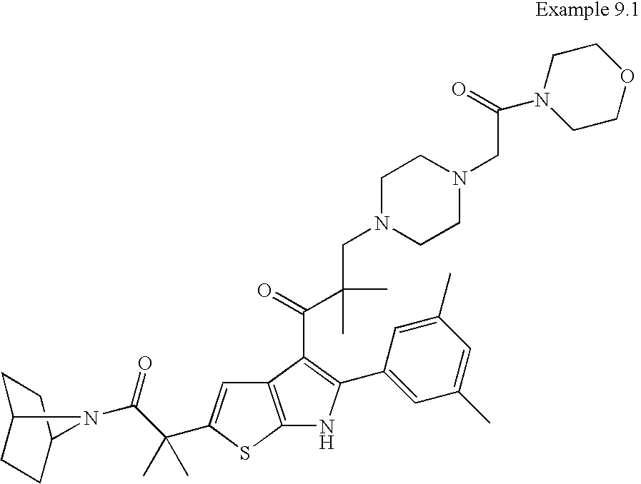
C12=C(SC(C(C(N3C4CCC3CC4)=O)(C)C)=C1)NC(C1=CC(C)=CC(C)=C1)=C2C(=O)C(CN1CCN(CC(=O)N2CCOCC2)CC1)(C)C
